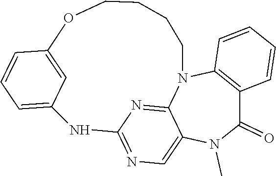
C1(=O)C2=C(N3C4=NC(=NC=C4N1C)NC1=CC=CC(=C1)OCCCC3)C=CC=C2
